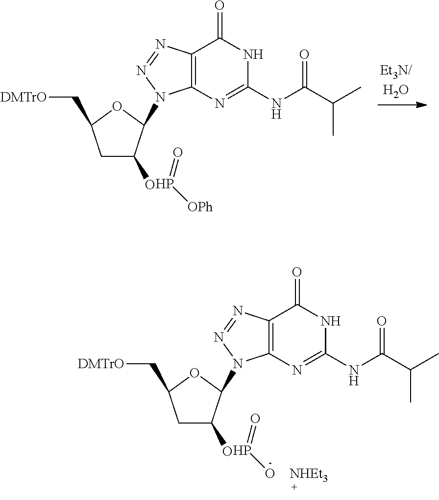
C1C(O)C(N2C3=C(C(=O)NC(NC(C(C)C)=O)=N3)N=N2)OC1C[DMTrO].P(=O)[OPh].C1C(O)C(N2C3=C(C(=O)NC(NC(C(C)C)=O)=N3)N=N2)OC1C[DMTrO].P(=O)O.[NHEt3]
